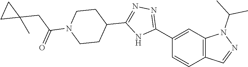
C1(C2=NN=C(C3CCN(C(CC4(C)CC4)=O)CC3)N2)=CC2=C(C=C1)C=NN2C(C)C
